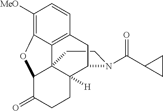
C1CN(C(C2CC2)=O)C2C3([H])C14C1=C(C=CC([MeO])=C1OC4C(=O)CC3)C2
